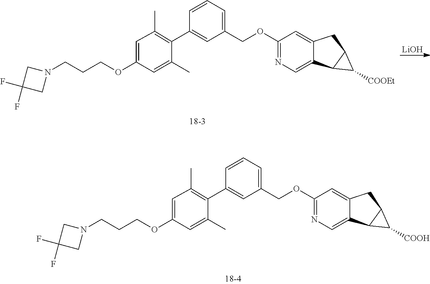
[LiOH].C1(COC2=NC=C3C(=C2)CC2C3C2[COOEt])=CC=CC(C2=C(C)C=C(OCCCN3CC(F)(F)C3)C=C2C)=C1.C1(COC2=NC=C3C(=C2)CC2C3C2[COOH])=CC=CC(C2=C(C)C=C(OCCCN3CC(F)(F)C3)C=C2C)=C1
